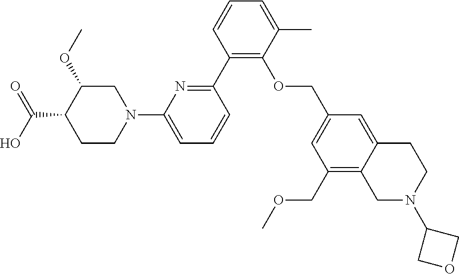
C1(C2=NC(N3CC(OC)C(C(O)=O)CC3)=CC=C2)=C(OCC2=CC(COC)=C3C(=C2)CCN(C2COC2)C3)C(C)=CC=C1
